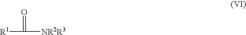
[R1]C(=O)[NR2R3]
